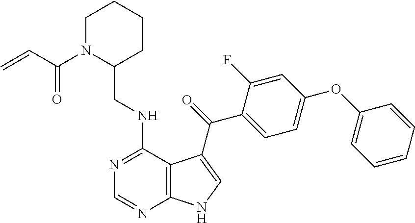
C1=CC=CC(OC2=CC=C(C(=O)C3=CNC4=C3C(NCC3CCCCN3C(C=C)=O)=NC=N4)C(F)=C2)=C1
